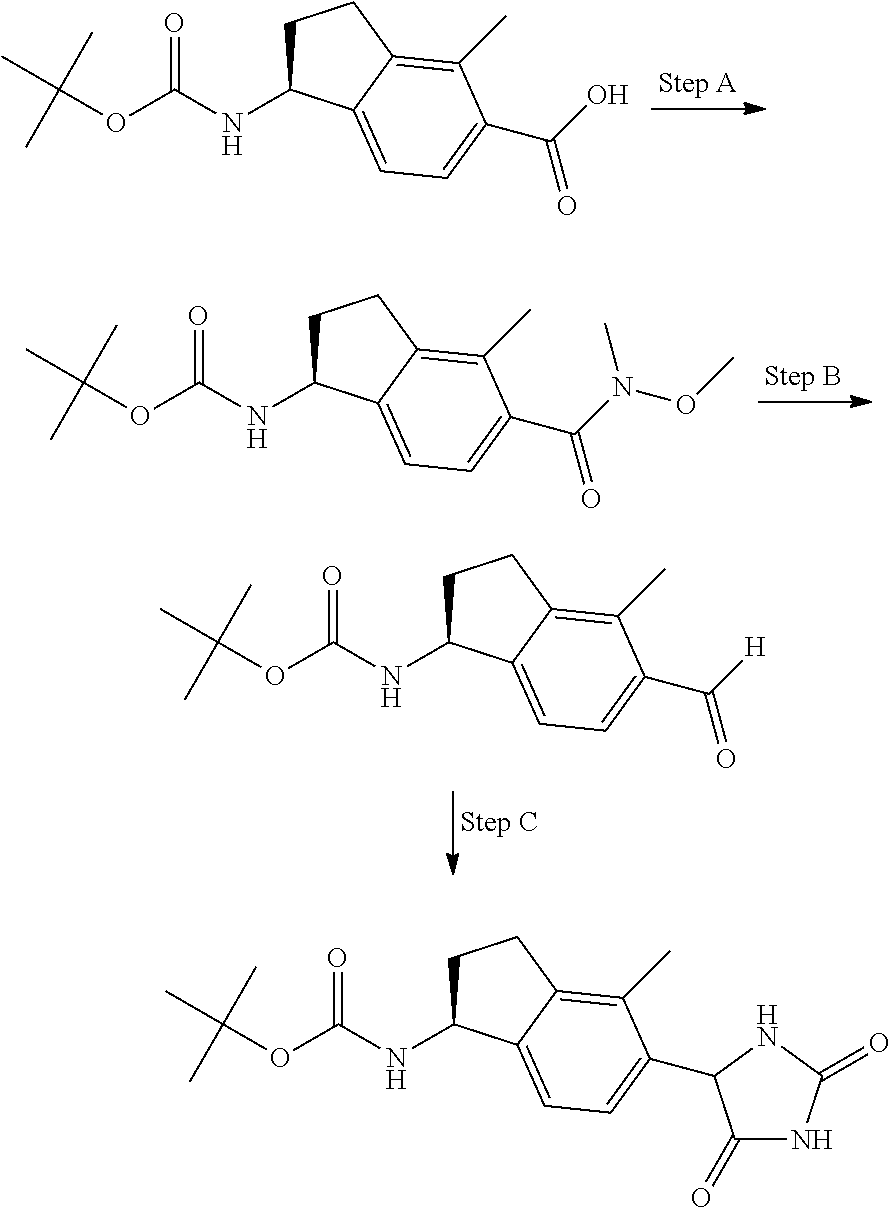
CC(OC(NC1CCC2=C(C)C(C(O)=O)=CC=C12)=O)(C)C.CC(OC(NC1CCC2=C(C)C(C(N(OC)C)=O)=CC=C12)=O)(C)C.CC(OC(NC1CCC2=C(C)C(C([H])=O)=CC=C12)=O)(C)C.CC(OC(NC1CCC2=C(C)C(C3C(=O)NC(=O)N3)=CC=C12)=O)(C)C
